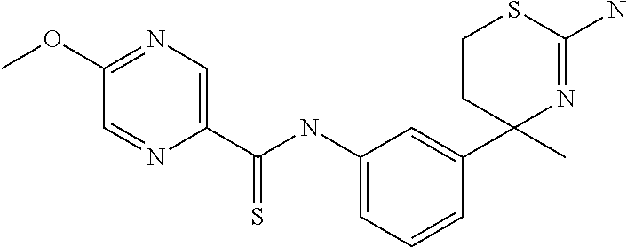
C1CC(C2=CC(NC(=S)C3=CN=C(OC)C=N3)=CC=C2)(C)N=C(N)S1
